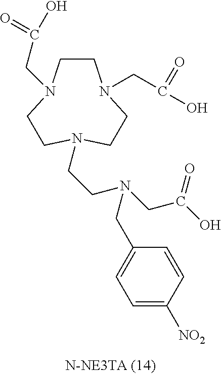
C1CN(CC(=O)O)CCN(CCN(CC(O)=O)CC2=CC=C([NO2])C=C2)CCN1CC(=O)O
